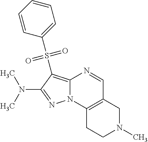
N1=C(N(C)C)C(S(C2=CC=CC=C2)(=O)=O)=C2N1C1=C(C=N2)CN(C)CC1
